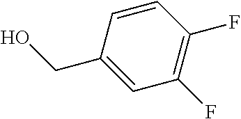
C1(F)=C(F)C=CC(CO)=C1
